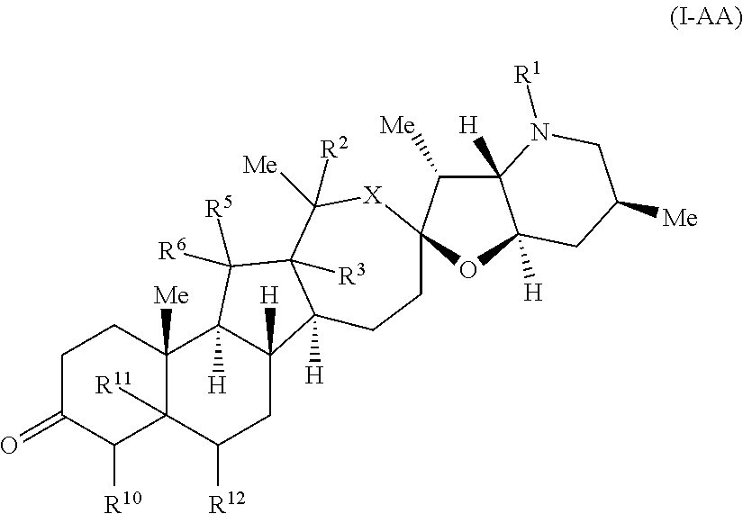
C1C(=O)C([R10])C2([R11])C([Me])(C1)C1([H])C([H])(CC2[R12])C2([H])C([R3])(C1([R5])[R6])C([Me])([R2])[X]C1(CC2)C([Me])C2([H])C([H])(O1)CC([Me])CN2[R1]
